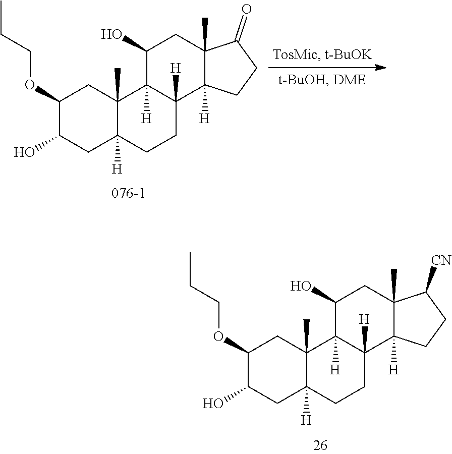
C1(OCCC)C(O)CC2([H])C(C)(C1)C1([H])C([H])(CC2)C2([H])C(C)(CC1O)C([CN])CC2.C1(OCCC)C(O)CC2([H])C(C)(C1)C1([H])C([H])(CC2)C2([H])C(C)(CC1O)C(=O)CC2
